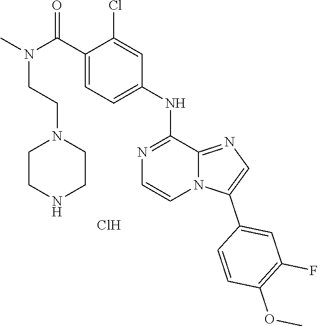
C1(Cl)=CC(NC2=NC=CN3C2=NC=C3C2=CC(F)=C(OC)C=C2)=CC=C1C(N(CCN1CCNCC1)C)=O.Cl
